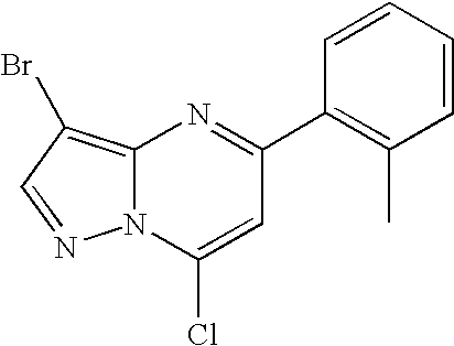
C1=CC=CC(C)=C1C1=NC2=C(Br)C=NN2C(Cl)=C1
